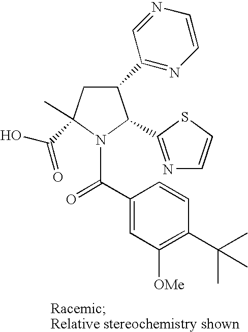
C1(C2=NC=CN=C2)CC(C(O)=O)(C)N(C(C2=CC([OMe])=C(C(C)(C)C)C=C2)=O)C1C1=NC=CS1
